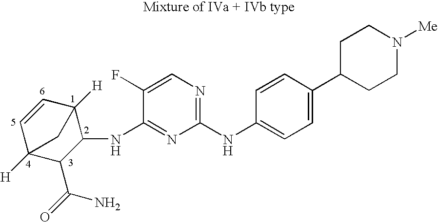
C1=CC2([H])C(NC3=NC(NC4=CC=C(C5CCN([Me])CC5)C=C4)=NC=C3F)C(C(=O)N)C1([H])C2
